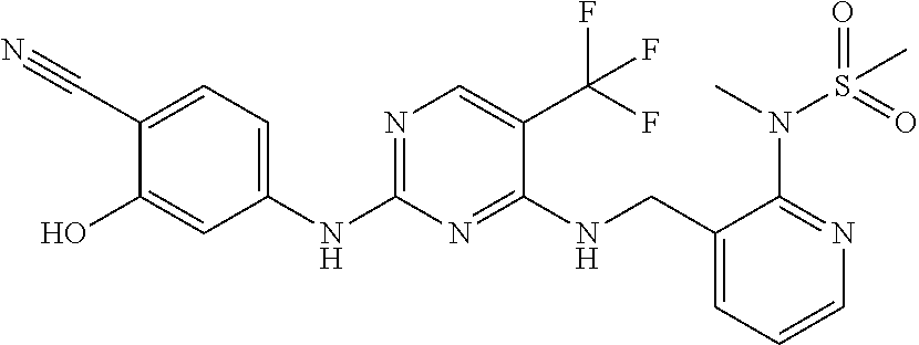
N(C1=NC=C(C(F)(F)F)C(NCC2=CC=CN=C2N(S(=O)(C)=O)C)=N1)C1=CC=C(C#N)C(O)=C1
